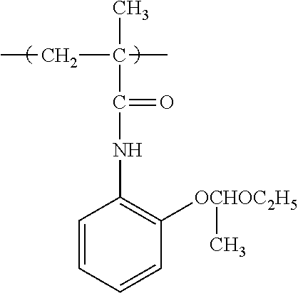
C1=CC=CC([OCHOC2H5]C)=C1NC(=O)C(C)(CC)C
